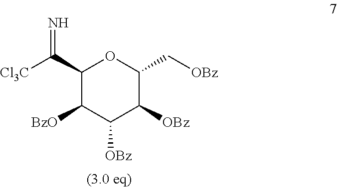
C1(C([Cl3C])=N)C([BzO])C([OBz])C([OBz])C(C[OBz])O1
